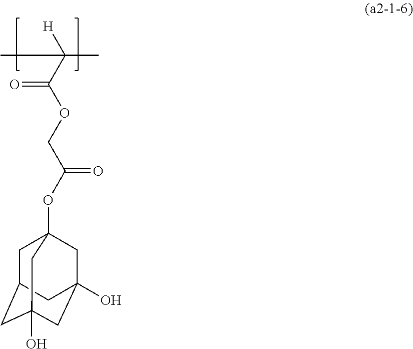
C1C2CC3(O)CC(O)(CC1(OC(COC(C([H])(C)C)=O)=O)C3)C2
